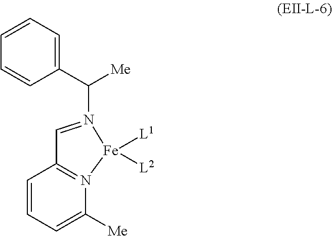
C1=N(C(C2=CC=CC=C2)[Me])[Fe]([L1])([L2])N2=C1C=CC=C2[Me]
